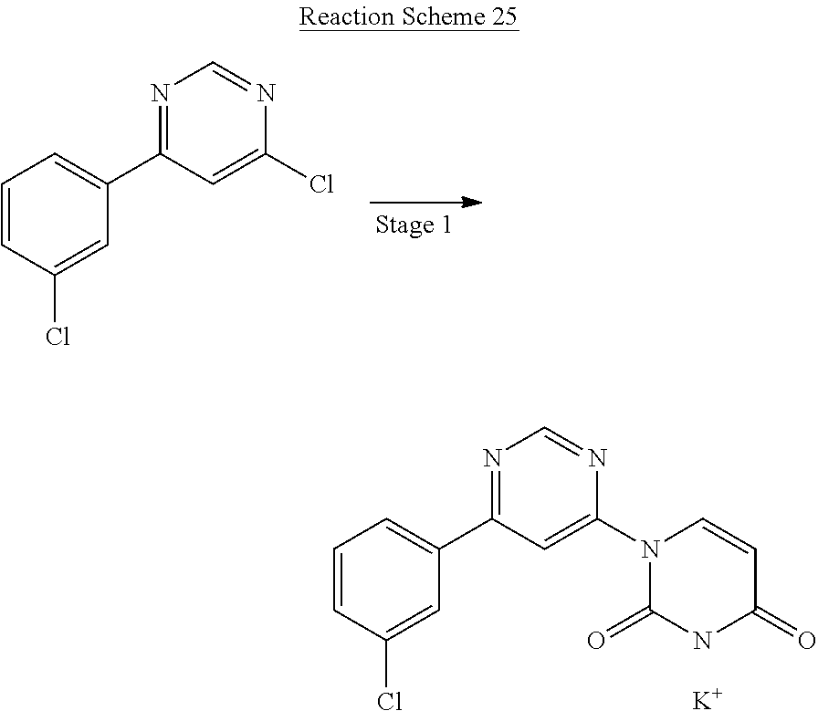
C1=CC(Cl)=CC(C2=NC=NC(Cl)=C2)=C1.C1=CC(Cl)=CC(C2=NC=NC(N3C(=O)NC(=O)C=C3)=C2)=C1.[K]
